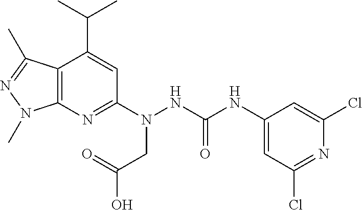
C12=C(N=C(N(NC(NC3=CC(Cl)=NC(Cl)=C3)=O)CC(O)=O)C=C1C(C)C)N(C)N=C2C
